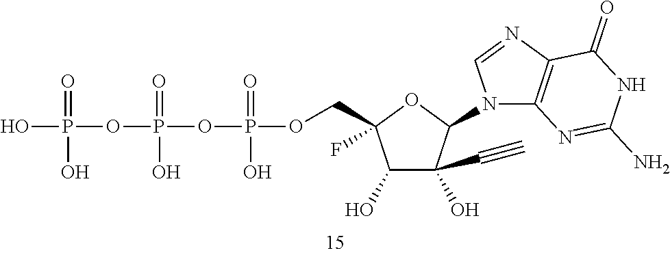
C(C1(F)C(O)C(O)(C#C)C(N2C3=C(N=C2)C(=O)NC(N)=N3)O1)OP(OP(OP(O)(O)=O)(=O)O)(=O)O
